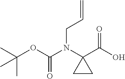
CC(OC(=O)N(CC=C)C1(C(O)=O)CC1)(C)C
